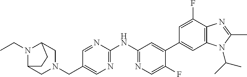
C1(NC2=NC=C(CN3CC4N(CC)C(C3)CC4)C=N2)=NC=C(F)C(C2=CC3=C(C(F)=C2)N=C(C)N3C(C)C)=C1
